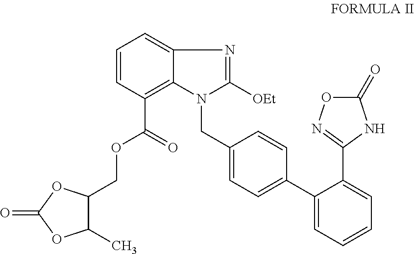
C1(C)C(COC(C2=C3C(=CC=C2)N=C([OEt])N3CC2=CC=C(C3=CC=CC=C3C3=NOC(=O)N3)C=C2)=O)OC(=O)O1
